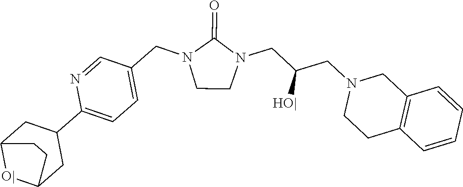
C1CN(CC(CN2CCC3=C(C2)C=CC=C3)[HO|])C(=O)N1CC1=CC=C(C2CC3[O|]C(C2)CC3)N=C1
